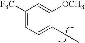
C1=C(CC)C([OCH3])=CC([F3C])=C1
